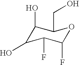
C1(O)C(O)C(F)C(F)OC1CO
